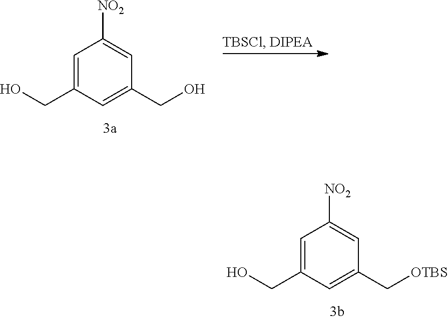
OCC1=CC([NO2])=CC(CO)=C1.OCC1=CC([NO2])=CC(C[OTBS])=C1
